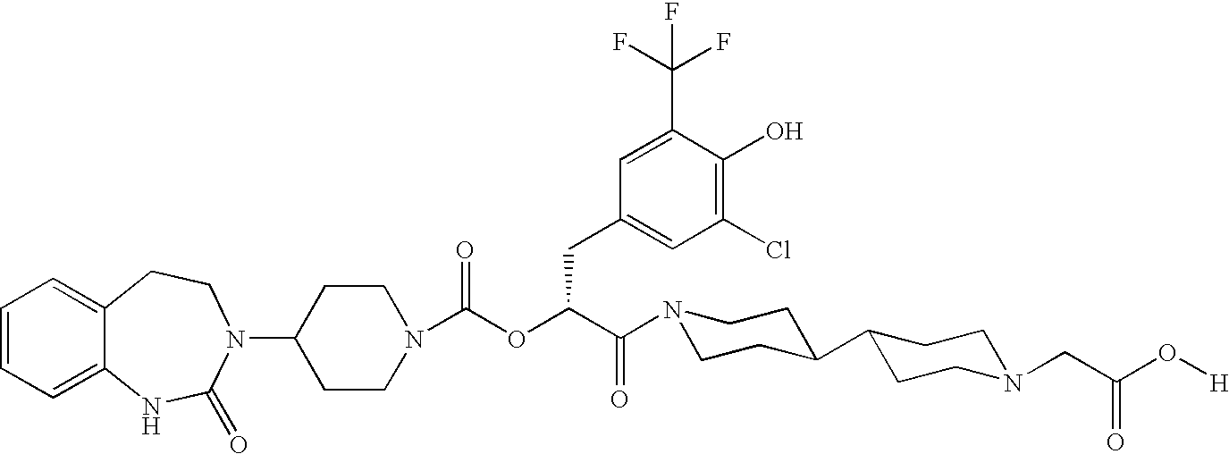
C1=CC=C2C(=C1)CCN(C1CCN(C(OC(C(N3CCC(C4CCN(CC(O[H])=O)CC4)CC3)=O)CC3=CC(Cl)=C(O)C(C(F)(F)F)=C3)=O)CC1)C(=O)N2
